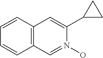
C1=CC2=C(C=C1)C=N(O)C(C1CC1)=C2
